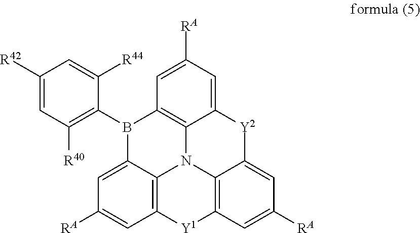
C1=C2C3=C(C=C1[RA])[Y1]C1=C4N3C3=C(B2C2=C([R40])C=C([R42])C=C2[R44])C=C([RA])C=C3[Y2]C4=CC([RA])=C1
